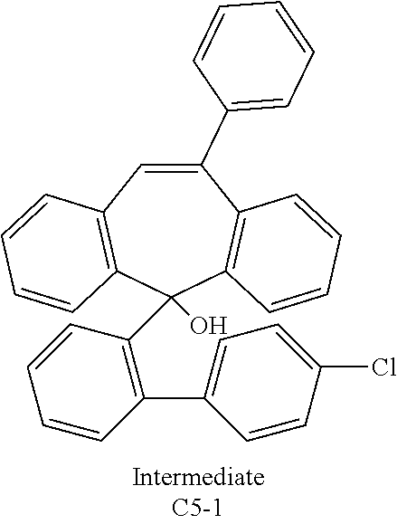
C1=C(C2=CC=CC=C2)C2=C(C=CC=C2)C(C2=C(C3=CC=C(Cl)C=C3)C=CC=C2)(O)C2=C1C=CC=C2
